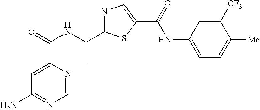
C1=NC(C(=O)NC(C2=NC=C(C(=O)NC3=CC=C([Me])C([CF3])=C3)S2)C)=CC(N)=N1
